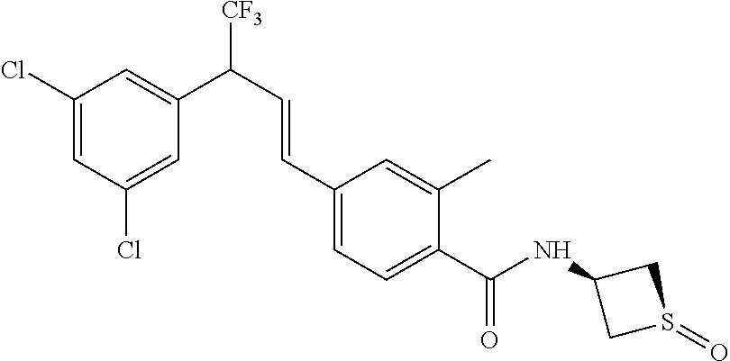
C1(Cl)=CC(Cl)=CC(C(C=CC2=CC=C(C(NC3CS(=O)C3)=O)C(C)=C2)[CF3])=C1
